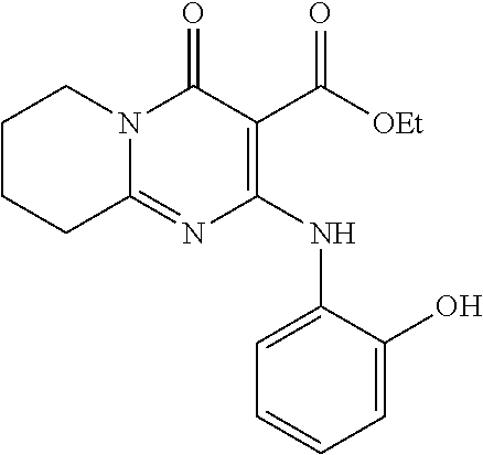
C1CCC2=NC(NC3=CC=CC=C3O)=C(C([OEt])=O)C(=O)N2C1
